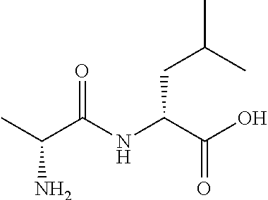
CC(C(NC(C(O)=O)CC(C)C)=O)N
